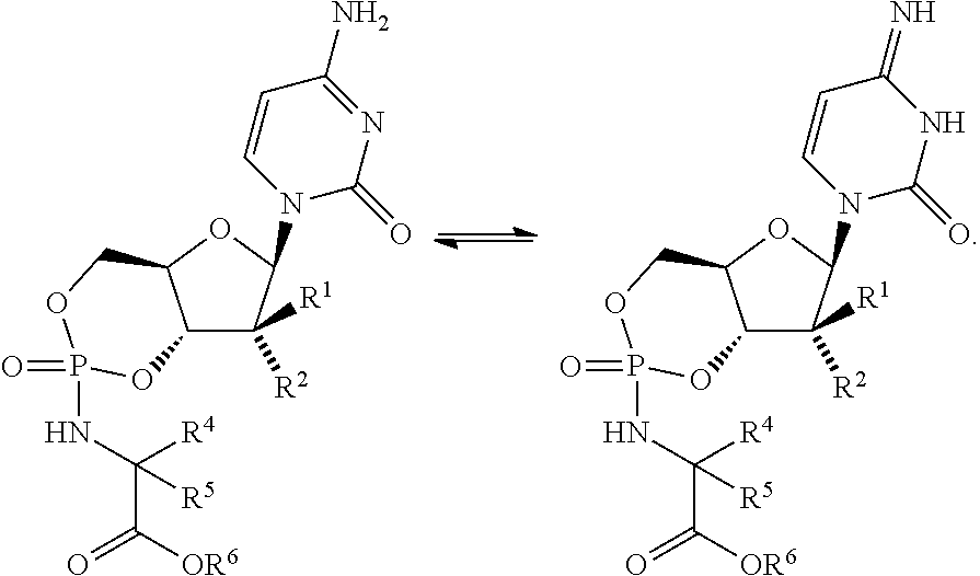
C12C([R1])([R2])C(N3C(=O)N=C(N)C=C3)OC1COP(=O)(NC(C([OR6])=O)([R4])[R5])O2.C12C([R1])([R2])C(N3C(=O)NC(=N)C=C3)OC1COP(=O)(NC(C([OR6])=O)([R4])[R5])O2
